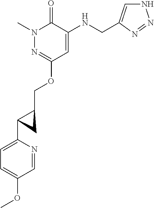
N1(C)N=C(OCC2C(C3=CC=C(OC)C=N3)C2)C=C(NCC2=CNN=N2)C1=O
